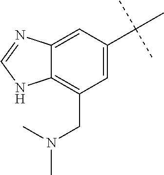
C12=C(CN(C)C)C=C(C(C)(C)C)C=C1N=CN2
